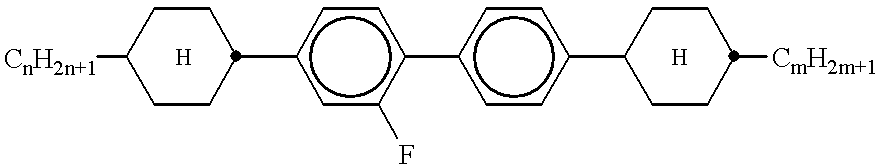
C1([CnH2n+1])CCC(c2cc(F)c(-c3ccc(C4CCC([CmH2m+1])CC4)cc3)cc2)CC1
